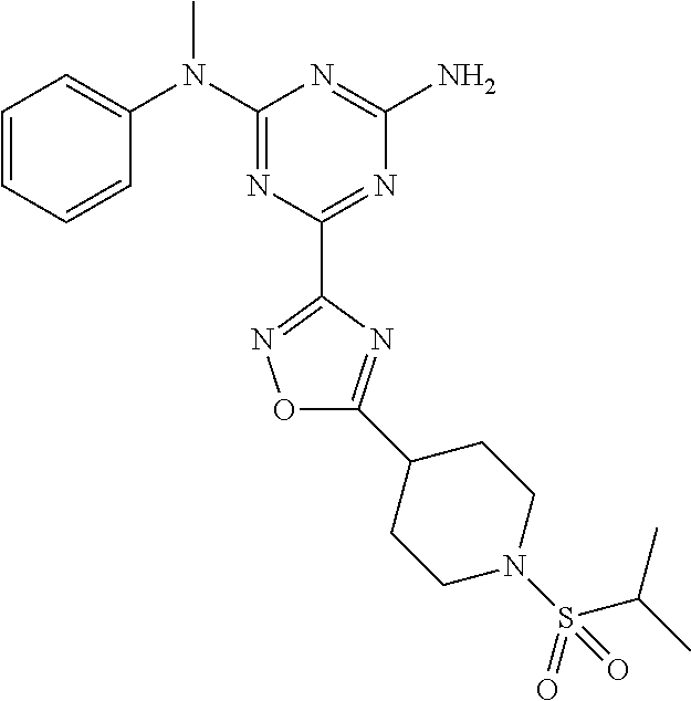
C1=CC=CC(N(C2=NC(C3=NOC(C4CCN(S(=O)(C(C)C)=O)CC4)=N3)=NC(N)=N2)C)=C1
